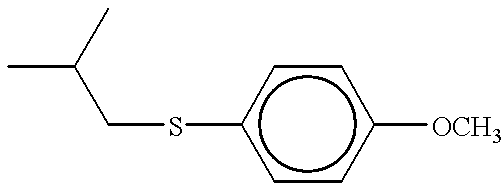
CC(CSc1ccc([OCH3])cc1)C
